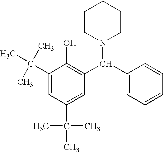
C1(C(C)(C)C)=CC(C(C)(C)C)=CC(C(C2=CC=CC=C2)N2CCCCC2)=C1O
